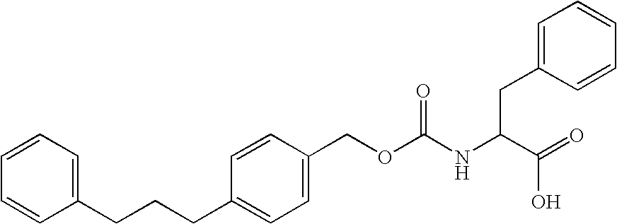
C1=CC=CC(CCCC2=CC=C(COC(NC(C(=O)O)CC3=CC=CC=C3)=O)C=C2)=C1
